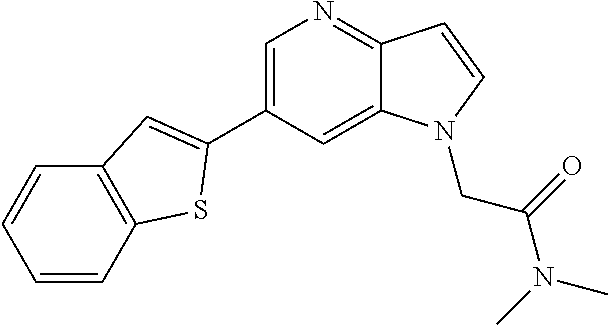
C1=C(C2=CC3=C(C=CC=C3)S2)C=C2C(=N1)C=CN2CC(N(C)C)=O
